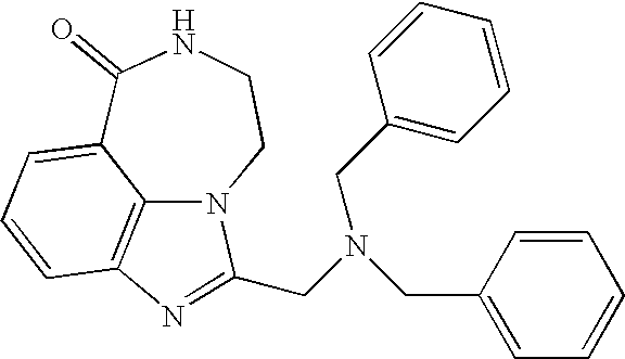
C1(=O)C2=CC=CC3=C2N(CCN1)C(CN(CC1=CC=CC=C1)CC1=CC=CC=C1)=N3
